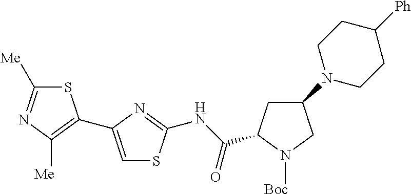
S1C([Me])=NC([Me])=C1C1=CSC(NC(=O)C2CC(N3CCC([Ph])CC3)CN2[Boc])=N1
